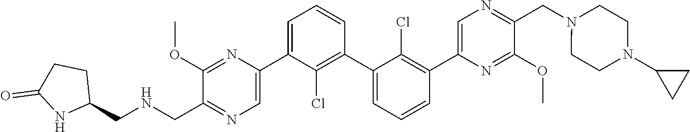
C1(C2=CN=C(CNCC3CCC(=O)N3)C(OC)=N2)=CC=CC(C2=CC=CC(C3=CN=C(CN4CCN(C5CC5)CC4)C(OC)=N3)=C2Cl)=C1Cl
